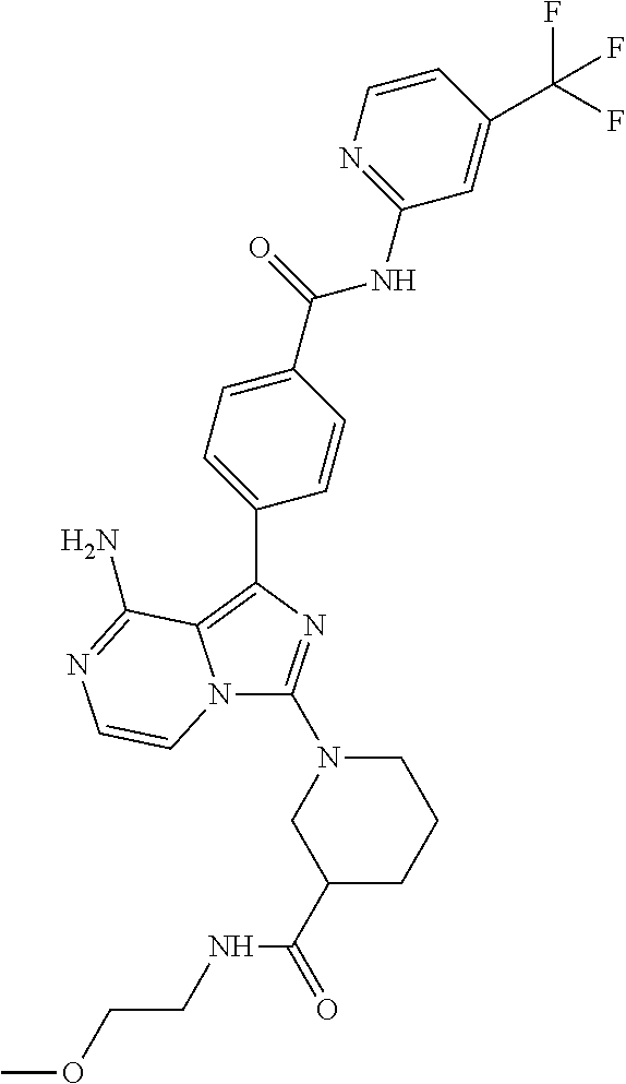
N12C(N3CC(C(=O)NCCOC)CCC3)=NC(C3=CC=C(C(=O)NC4=NC=CC(C(F)(F)F)=C4)C=C3)=C1C(N)=NC=C2
